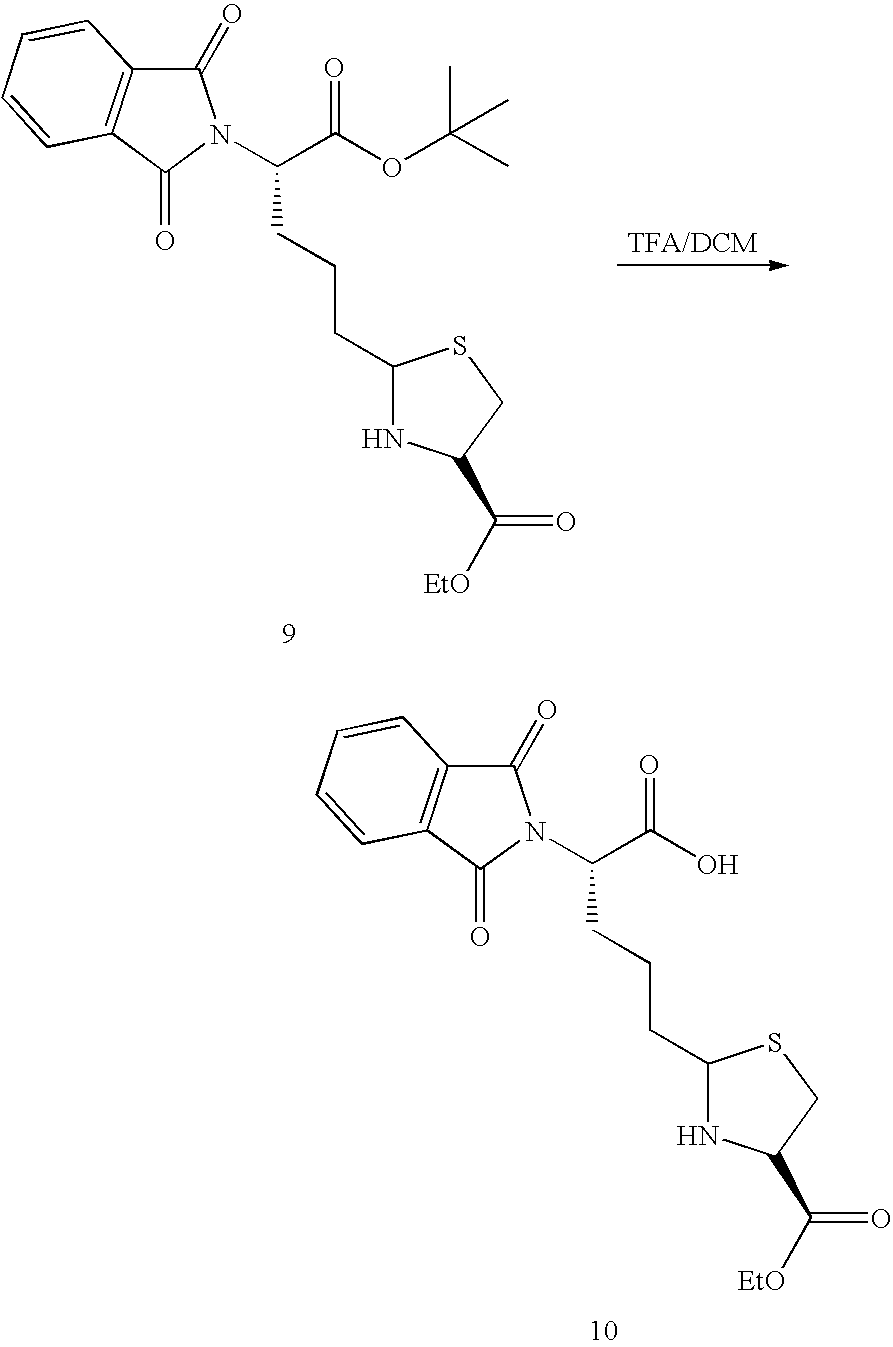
C1(=O)C2=C(C(=O)N1C(C(O)=O)CCCC1NC(C([EtO])=O)CS1)C=CC=C2.C1(=O)C2=C(C(=O)N1C(C(OC(C)(C)C)=O)CCCC1NC(C([EtO])=O)CS1)C=CC=C2
